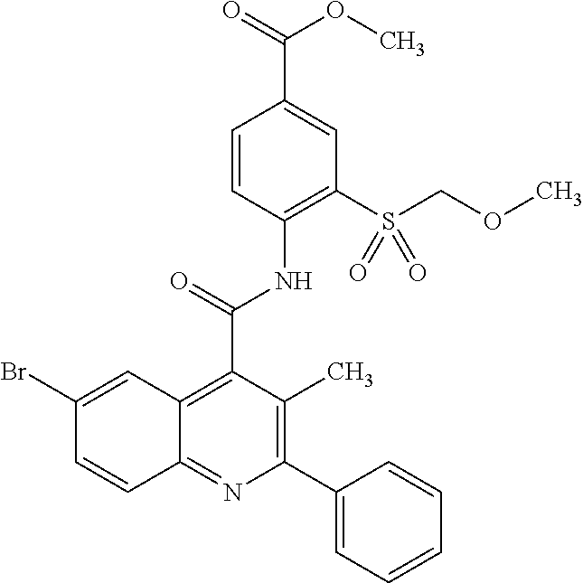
C1(S(COC)(=O)=O)=C(NC(=O)C2=C3C(=NC(C4=CC=CC=C4)=C2C)C=CC(Br)=C3)C=CC(C(=O)OC)=C1
